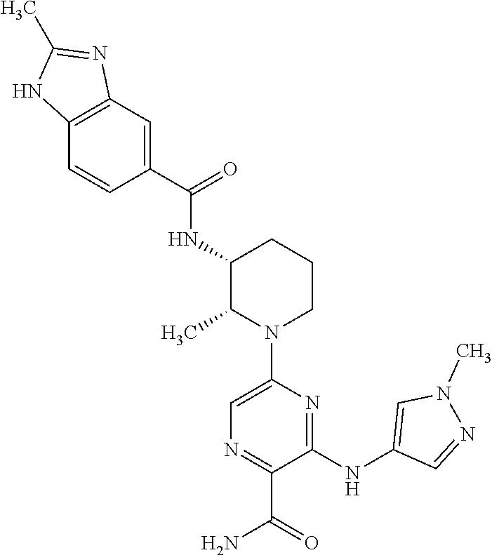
C1(C(NC2C(C)N(C3=CN=C(C(N)=O)C(NC4=CN(C)N=C4)=N3)CCC2)=O)=CC2=C(C=C1)NC(C)=N2
